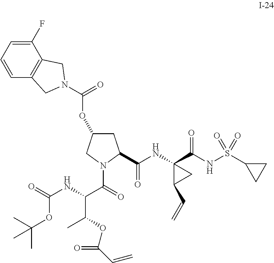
C1=CC2=C(C(F)=C1)CN(C(=O)OC1CC(C(NC3(C(NS(C4CC4)(=O)=O)=O)C(C=C)C3)=O)N(C(=O)C(NC(=O)OC(C)(C)C)C(OC(C=C)=O)C)C1)C2
